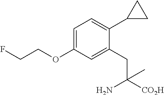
C1=C(OCCF)C=C(CC([CO2H])(N)C)C(C2CC2)=C1
